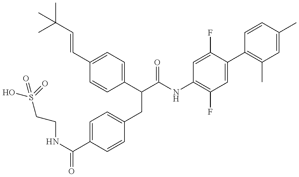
OS(CCNC(=O)C1=CC=C(CC(C(NC2=C(F)C=C(C3=C(C)C=C(C)C=C3)C(F)=C2)=O)C2=CC=C(C=CC(C)(C)C)C=C2)C=C1)(=O)=O
